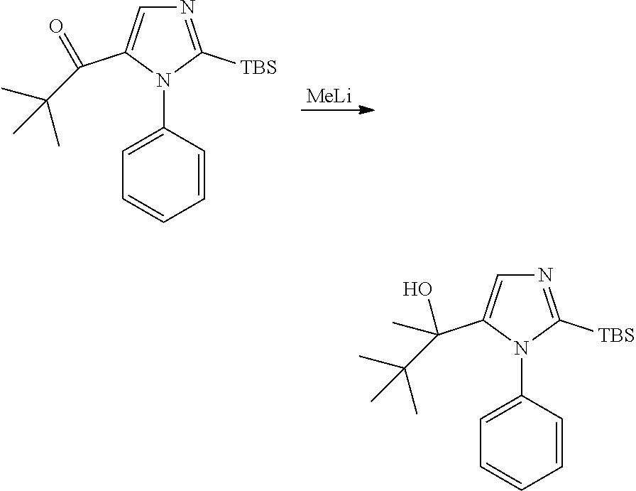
C1=CC=CC=C1N1C(C(C(C)(C)C)=O)=CN=C1[TBS].[MeLi].C1=CC=CC=C1N1C(C(C(C)(C)C)(O)C)=CN=C1[TBS]
